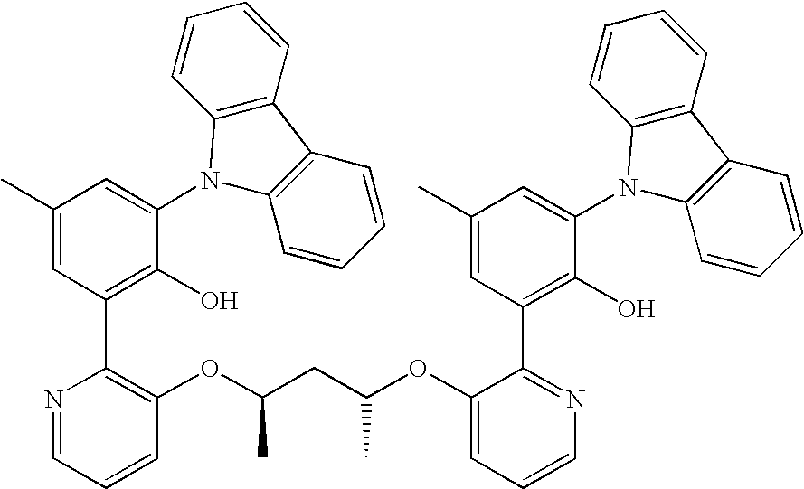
C1(C)=CC(C2=C(OC(CC(OC3=CC=CN=C3C3=C(O)C(N4C5=C(C6=C4C=CC=C6)C=CC=C5)=CC(C)=C3)C)C)C=CC=N2)=C(O)C(N2C3=C(C4=C2C=CC=C4)C=CC=C3)=C1
